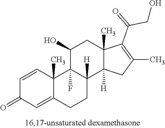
C(C1=C(C)CC2([H])C1(C)CC(O)C1(F)C2([H])CCC2=CC(=O)C=CC21C)(=O)CO
